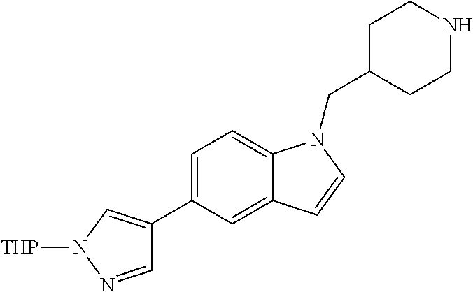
C1=C(C2=CN([THP])N=C2)C=C2C(=C1)N(CC1CCNCC1)C=C2
